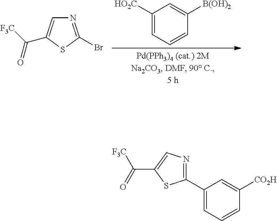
C1([HO2C])=CC=CC([B(OH)2])=C1.N1=C(Br)SC(C([F3C])=O)=C1.C1(C2=NC=C(C([F3C])=O)S2)=CC=CC([CO2H])=C1
